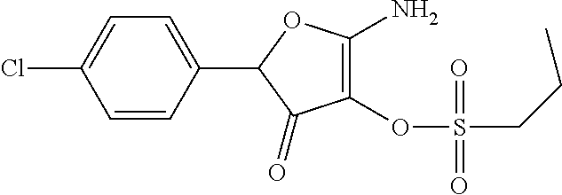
C1=CC(C2C(=O)C(OS(CCC)(=O)=O)=C(N)O2)=CC=C1Cl
